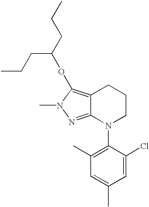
C12=C(OC(CCC)CCC)N(C)N=C1N(C1=C(C)C=C(C)C=C1Cl)CCC2
